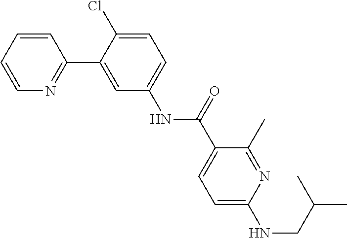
C(CNC1=CC=C(C(NC2=CC=C(Cl)C(C3=NC=CC=C3)=C2)=O)C(C)=N1)(C)C
